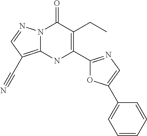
N12C(=C(C#N)C=N1)NC(C1=NC=C(C3=CC=CC=C3)O1)=C(CC)C2=O
